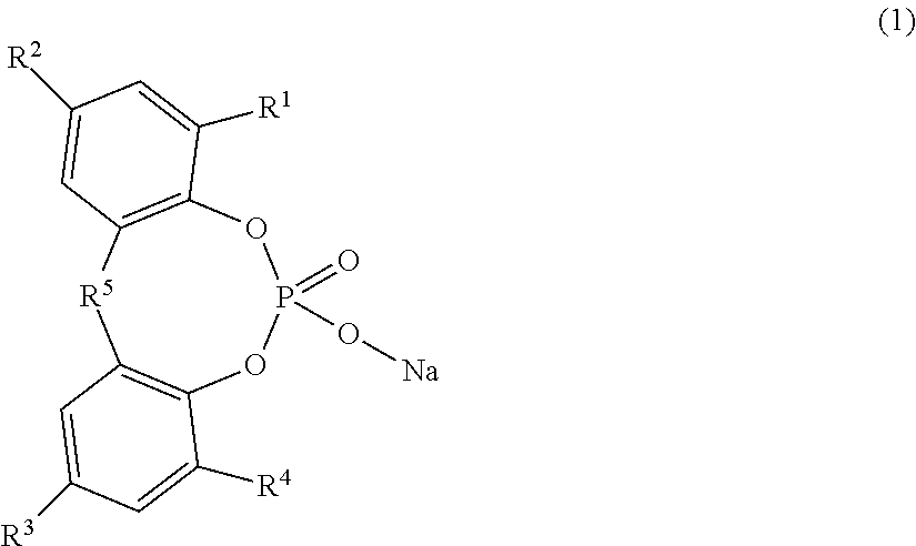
C12=C([R5]C3=C(OP(=O)(O[Na])O1)C([R4])=CC([R3])=C3)C=C([R2])C=C2[R1]
